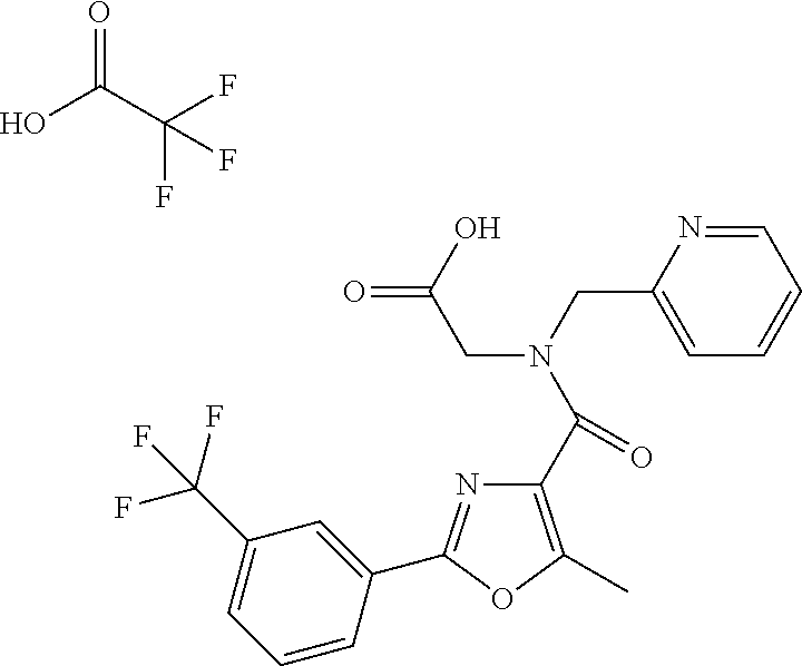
OC(C(F)(F)F)=O.C1(C(N(CC2=CC=CC=N2)CC(=O)O)=O)=C(C)OC(C2=CC(C(F)(F)F)=CC=C2)=N1
